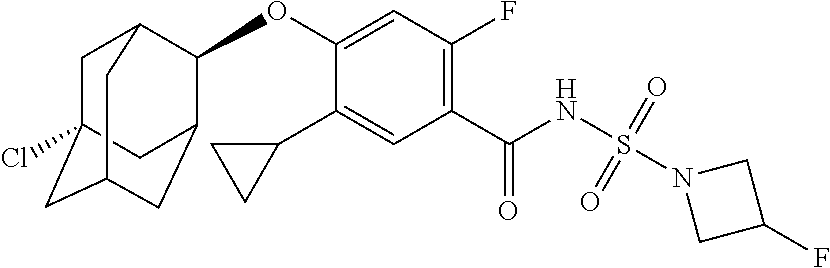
C1(OC2C3CC4CC(Cl)(CC2C4)C3)=CC(F)=C(C(NS(=O)(=O)N2CC(F)C2)=O)C=C1C1CC1
